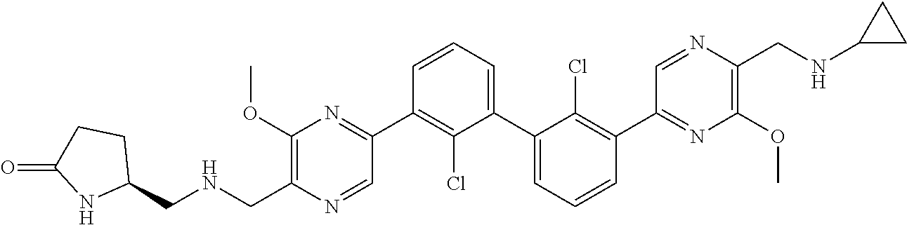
C1(OC)=C(CNCC2CCC(=O)N2)N=CC(C2=C(Cl)C(C3=CC=CC(C4=NC(OC)=C(CNC5CC5)N=C4)=C3Cl)=CC=C2)=N1
